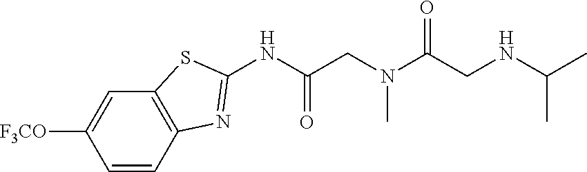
C1=CC2=C(C=C1[F3CO])SC(NC(=O)CN(C)C(CNC(C)C)=O)=N2
